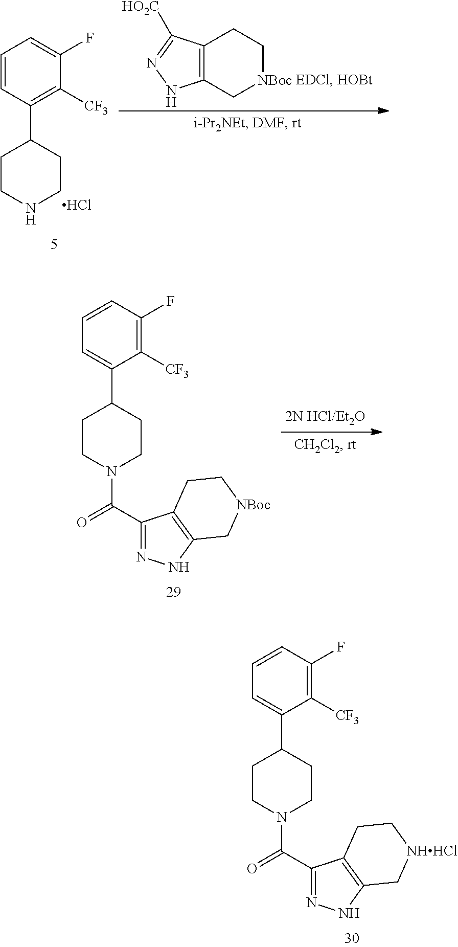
C1=CC(F)=C([CF3])C(C2CCN(C(=O)C3=NNC4=C3CC[NHHCl]C4)CC2)=C1.C1=CC(C2CCNCC2)=C([CF3])C(F)=C1.Cl.C12=C(C[NBoc]CC1)NN=C2[HO2C].C1=CC(F)=C([CF3])C(C2CCN(C(=O)C3=NNC4=C3CC[NBoc]C4)CC2)=C1
